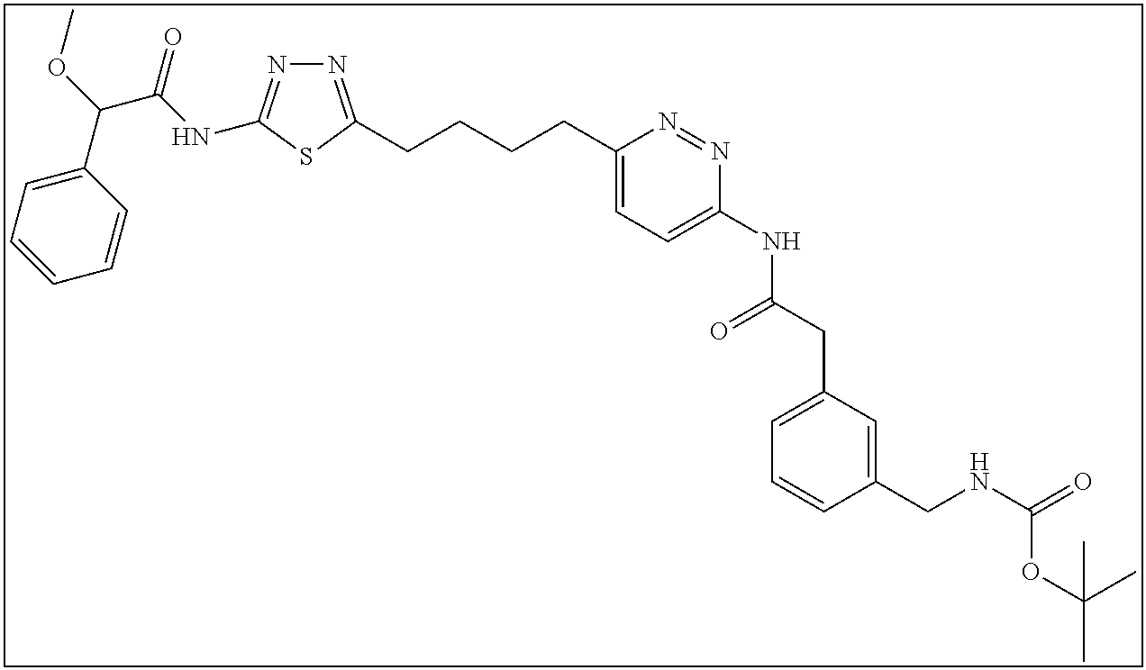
N1=C(CCCCC2=CC=C(NC(CC3=CC=CC(CNC(=O)OC(C)(C)C)=C3)=O)N=N2)SC(NC(C(OC)C2=CC=CC=C2)=O)=N1
